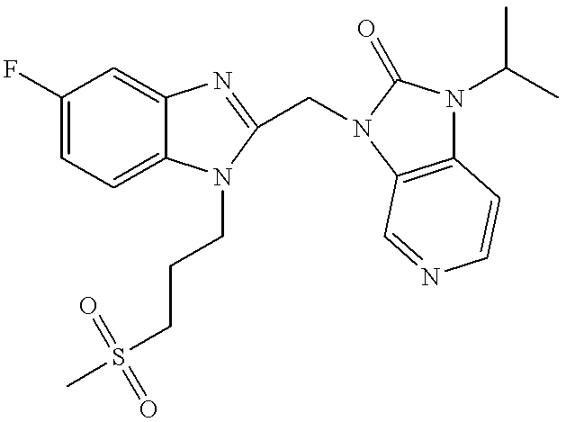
C1(F)=CC=C2C(=C1)N=C(CN1C(=O)N(C(C)C)C3=C1C=NC=C3)N2CCCS(C)(=O)=O
